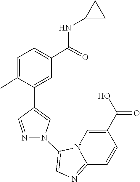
N12C(=NC=C1N1C=C(C3=CC(C(NC4CC4)=O)=CC=C3C)C=N1)C=CC(C(=O)O)=C2
